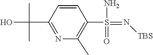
N(=S(=O)(N)C1=C(C)N=C(C(C)(C)O)C=C1)[TBS]
